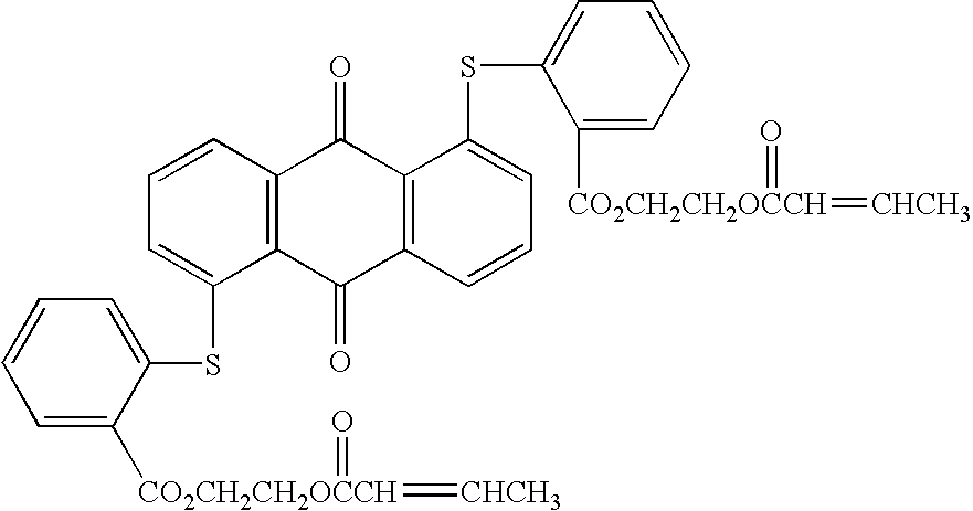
C1([CO2CH2CH2OCCH](=[CHCH3])=O)=CC=CC=C1SC1=CC=CC2=C1C(=O)C1=C(C2=O)C(SC2=CC=CC=C2[CO2CH2CH2OCCH](=[CHCH3])=O)=CC=C1
